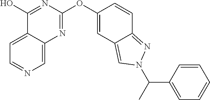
C1=C2C(=CN=C1)N=C(OC1=CC3=CN(C(C)C4=CC=CC=C4)N=C3C=C1)N=C2O
